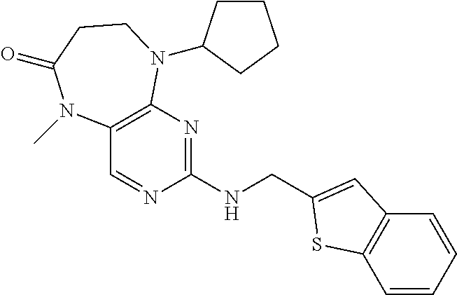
C1(NCC2=CC3=C(C=CC=C3)S2)=NC2=C(C=N1)N(C)C(=O)CCN2C1CCCC1
